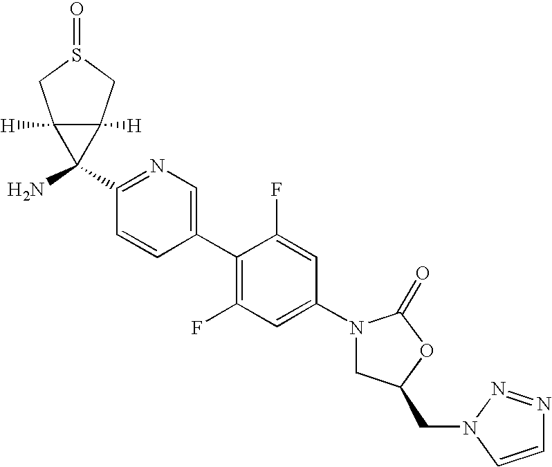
C1(N2CC(CN3N=NC=C3)OC2=O)=CC(F)=C(C2=CN=C(C3(N)C4([H])C3([H])CS(=O)C4)C=C2)C(F)=C1
